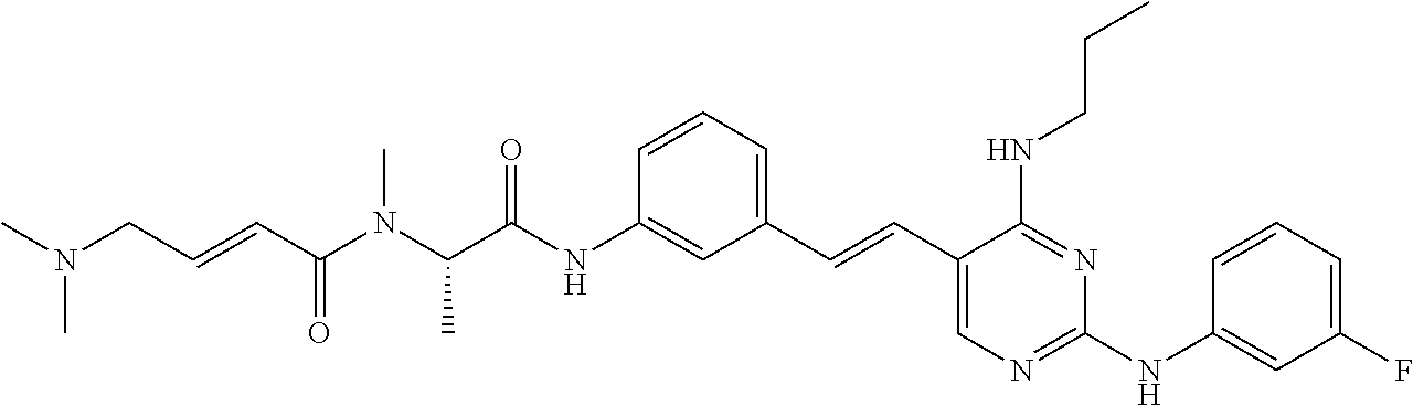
C1(C=CC2=CC=CC(NC(C(N(C(C=CCN(C)C)=O)C)C)=O)=C2)=CN=C(NC2=CC(F)=CC=C2)N=C1NCCC
